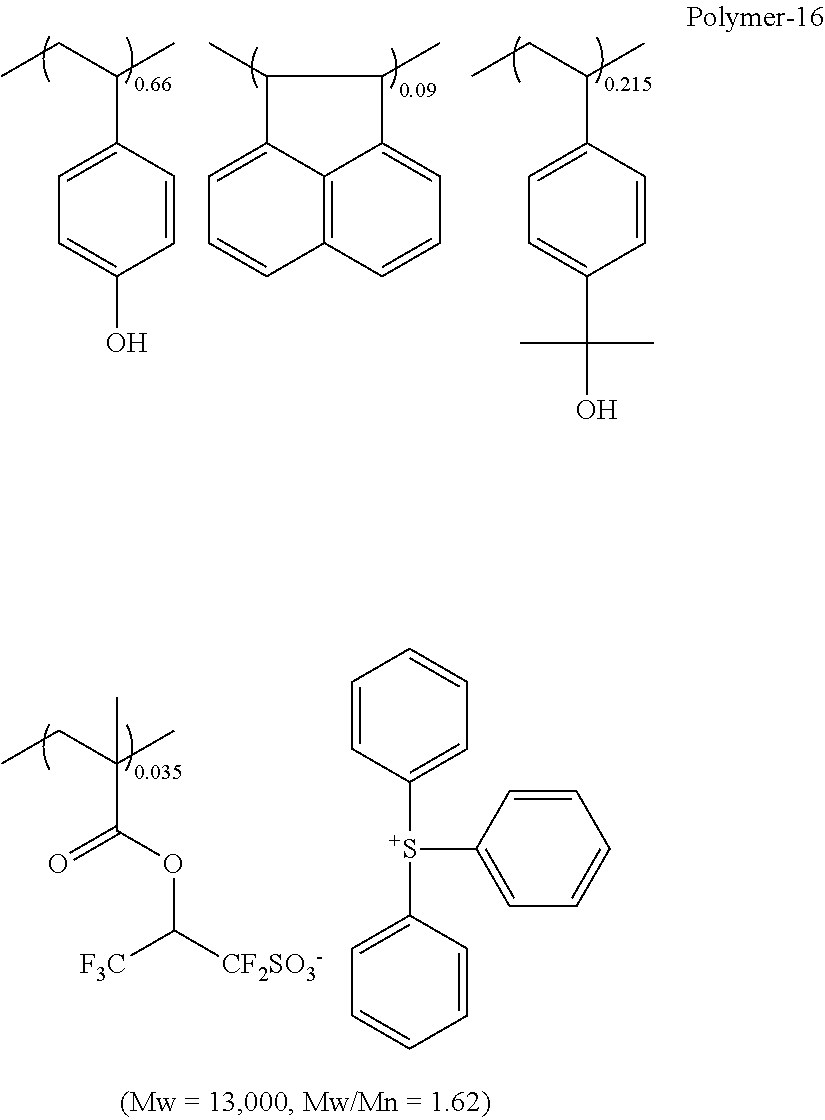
C1=C(C(CC)C)C=CC(O)=C1.C1=C2C3=C(C=C1)C=CC=C3C(C)C2C.C1=C(C(CC)C)C=CC(C(O)(C)C)=C1.O=C(OC([CF2SO3-])[F3C])C(CC)(C)C.[S+](C1=CC=CC=C1)(C1=CC=CC=C1)C1=CC=CC=C1
